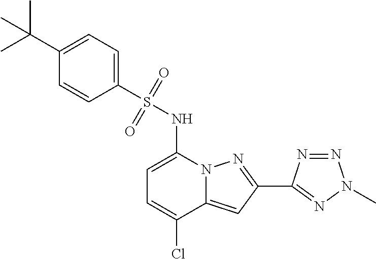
C1=C(NS(C2=CC=C(C(C)(C)C)C=C2)(=O)=O)N2C(=CC(C3=NN(C)N=N3)=N2)C(Cl)=C1
